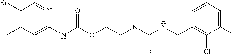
C1=CC(CNC(N(CCOC(NC2=CC(C)=C(Br)C=N2)=O)C)=O)=C(Cl)C(F)=C1
